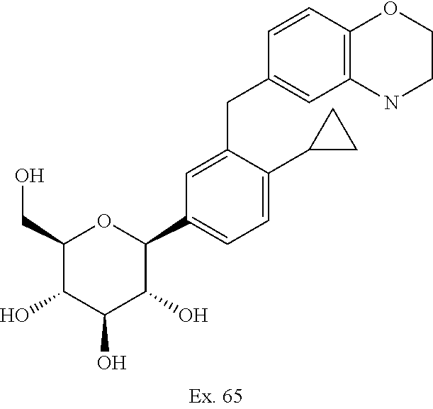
C1(CO)C(O)C(O)C(O)C(C2=CC=C(C3CC3)C(CC3=CC4=C(C=C3)OCCN4)=C2)O1
